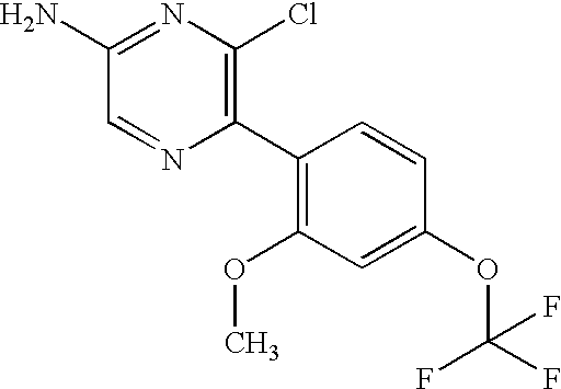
C1(N)=NC(Cl)=C(C2=C(OC)C=C(OC(F)(F)F)C=C2)N=C1
